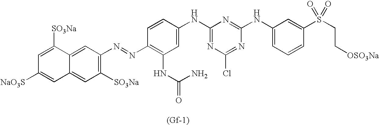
C1=C2C(=CC([SO3Na])=C1N=NC1=C(NC(=O)N)C=C(NC3=NC(Cl)=NC(NC4=CC=CC(S(CC[OSO3Na])(=O)=O)=C4)=N3)C=C1)C=C([NaO3S])C=C2[SO3Na]
